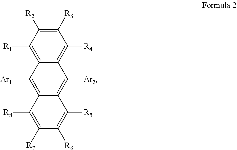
C12=C([R1])C([R2])=C([R3])C([R4])=C1C([Ar2])=C1C(=C2[Ar1])C([R8])=C([R7])C([R6])=C1[R5]
